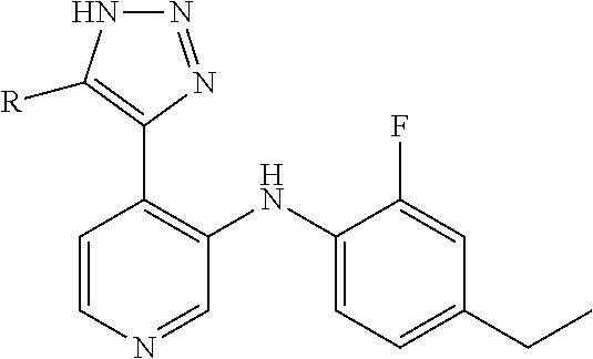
C1=CN=CC(NC2=CC=C(CC)C=C2F)=C1C1=C([R])NN=N1
